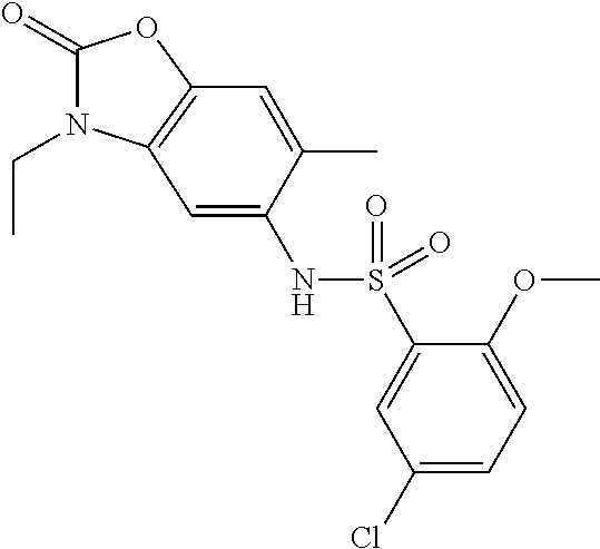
C1(=O)N(CC)C2=C(O1)C=C(C)C(NS(C1=CC(Cl)=CC=C1OC)(=O)=O)=C2
